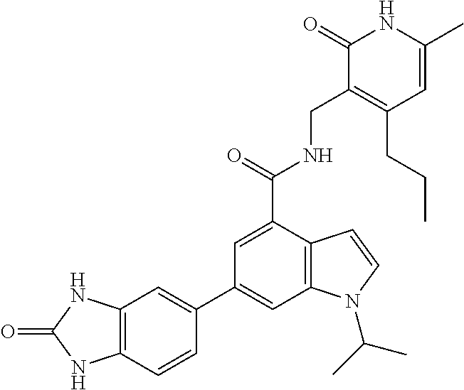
C1=CC2=C(C=C1C1=CC3=C(C(C(=O)NCC4=C(CCC)C=C(C)NC4=O)=C1)C=CN3C(C)C)NC(=O)N2
